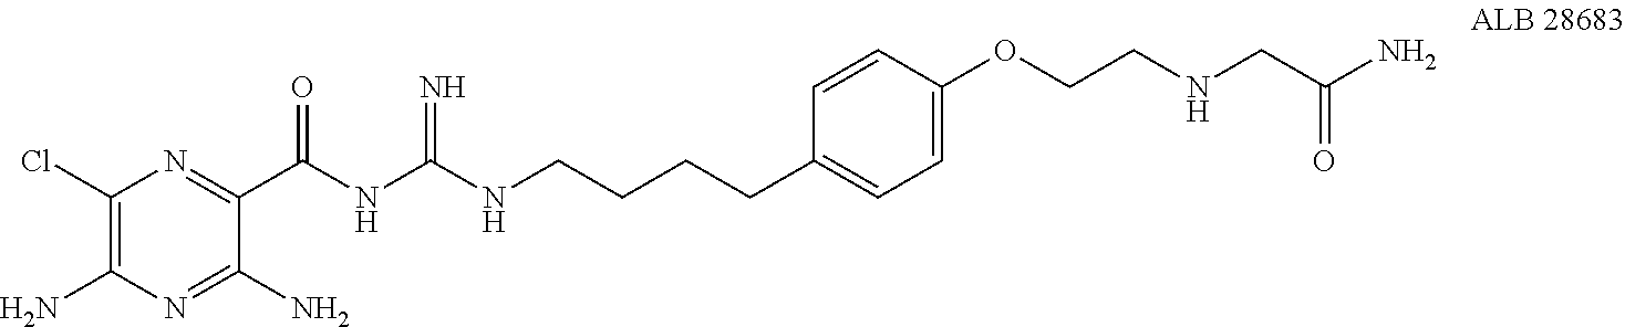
C1(N)=NC(N)=C(Cl)N=C1C(NC(NCCCCC1=CC=C(OCCNCC(N)=O)C=C1)=N)=O
